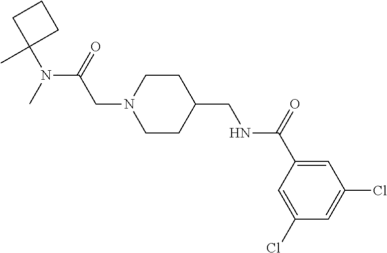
C(N1CCC(CNC(C2=CC(Cl)=CC(Cl)=C2)=O)CC1)C(N(C)C1(C)CCC1)=O
